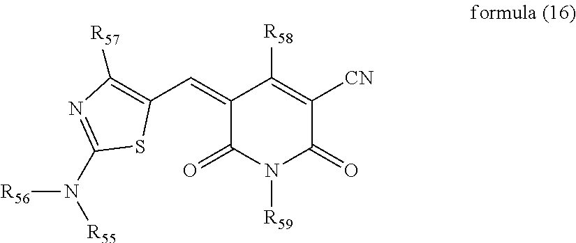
C1([R57])=C(C=C2C(=O)N([R59])C(=O)C([CN])=C2[R58])SC(N([R55])[R56])=N1
